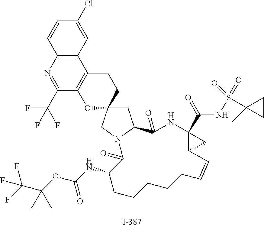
C1=CC2=C(C=C1Cl)C1=C(C(C(F)(F)F)=N2)OC2(CC1)CC1N(C2)C(=O)C(NC(OC(C(F)(F)F)(C)C)=O)CCCCCC=CC2C(C(=O)NS(C3(C)CC3)(=O)=O)(NC1=O)C2
